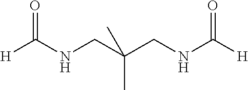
[H]C(NCC(CNC([H])=O)(C)C)=O
